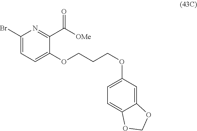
C1(Br)=CC=C(OCCCOC2=CC=C3C(=C2)OCO3)C(C([OMe])=O)=N1
